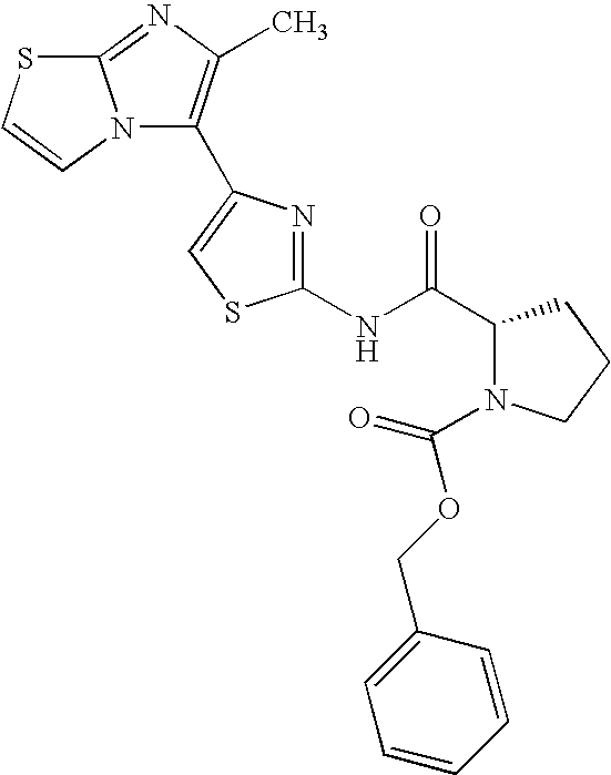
C1(NC(C2N(C(OCC3=CC=CC=C3)=O)CCC2)=O)=NC(C2=C(C)N=C3N2C=CS3)=CS1
